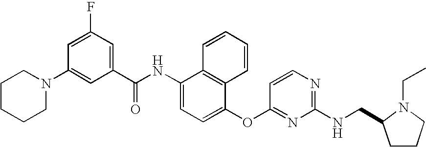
N1(C2=CC(C(NC3=CC=C(OC4=NC(NCC5CCCN5CC)=NC=C4)C4=C3C=CC=C4)=O)=CC(F)=C2)CCCCC1
